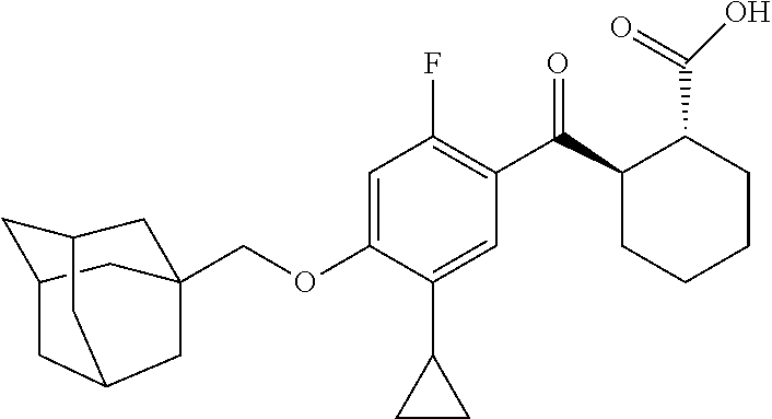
C(OC1=CC(F)=C(C(C2CCCCC2C(=O)O)=O)C=C1C1CC1)C12CC3CC(C1)CC(C3)C2
